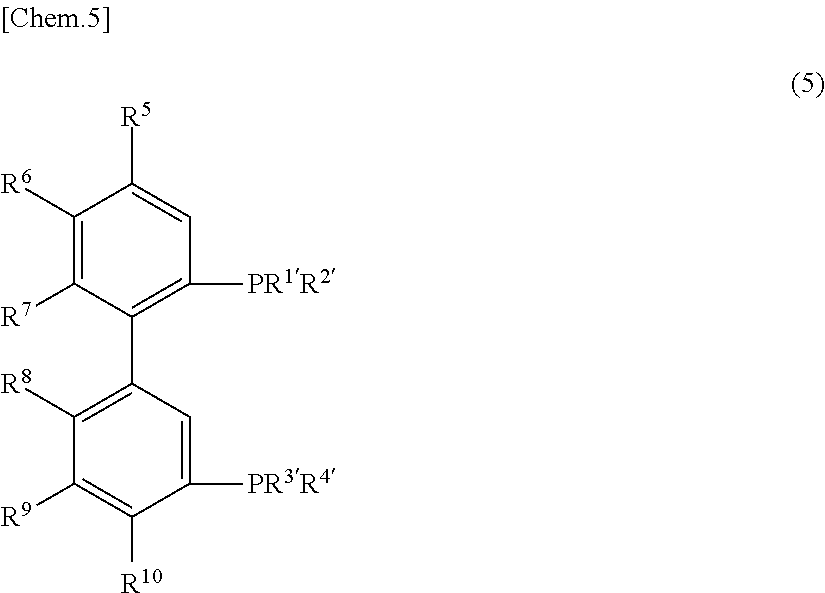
C1([R6])=C([R7])C(C2=C([R8])C([R9])=C([R10])C([PR3R4])=C2)=C([PR1R2])C=C1[R5]
